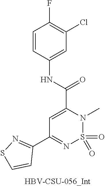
O=S1(=O)N(C)C(C(NC2=CC(Cl)=C(F)C=C2)=O)=CC(C2=NSC=C2)=N1.[HBV-CSU-056_Int]
